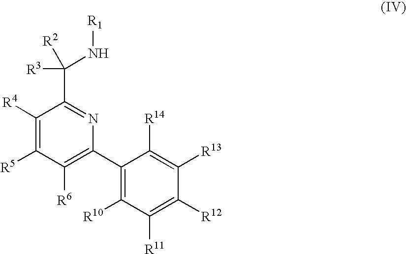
C1([R4])=C([R5])C([R6])=C(C2=C([R10])C([R11])=C([R12])C([R13])=C2[R14])N=C1C(N[R1])([R3])[R2]
